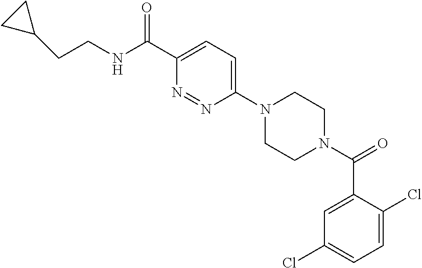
C(CNC(C1=CC=C(N2CCN(C(=O)C3=CC(Cl)=CC=C3Cl)CC2)N=N1)=O)C1CC1
